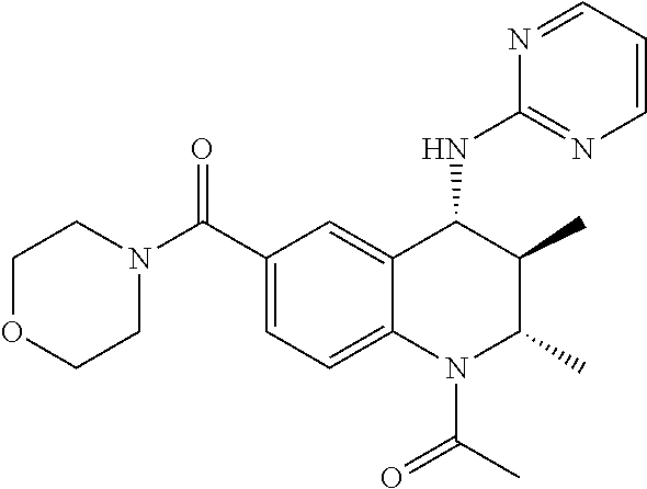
N1=CC=CN=C1NC1C(C)C(C)N(C(=O)C)C2=CC=C(C(N3CCOCC3)=O)C=C12
